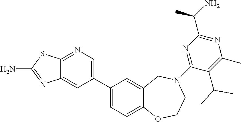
C12=NC=C(C3=CC=C4C(=C3)CN(C3=NC(C(N)C)=NC(C)=C3C(C)C)CCO4)C=C1N=C(N)S2
